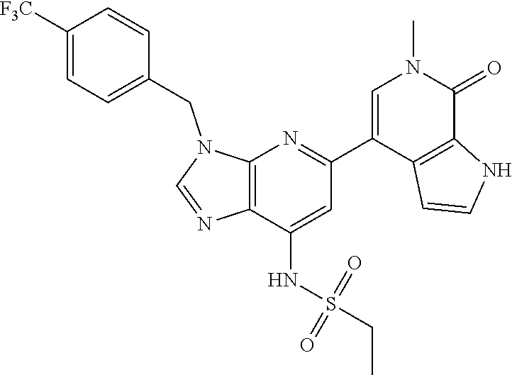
N1(CC2=CC=C([F3C])C=C2)C=NC2=C1N=C(C1=CN(C)C(=O)C3=C1C=CN3)C=C2NS(CC)(=O)=O
